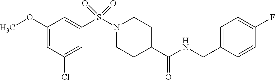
C1(OC)=CC(Cl)=CC(S(N2CCC(C(NCC3=CC=C(F)C=C3)=O)CC2)(=O)=O)=C1
